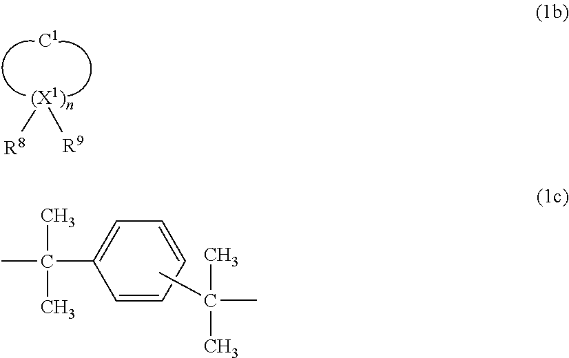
[(X1)n]([R8])[R9].C1=CC=CC(C(C)(C)C)=C1.CC(C)(C)C
